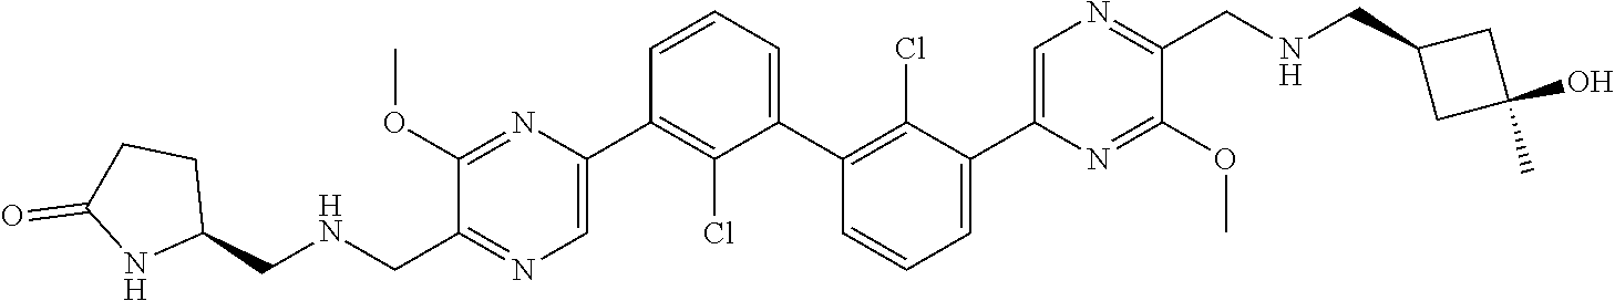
C1(OC)=NC(C2=C(Cl)C(C3=C(Cl)C(C4=CN=C(CNCC5CC(C)(O)C5)C(OC)=N4)=CC=C3)=CC=C2)=CN=C1C[HN]CC1CCC(=O)N1
